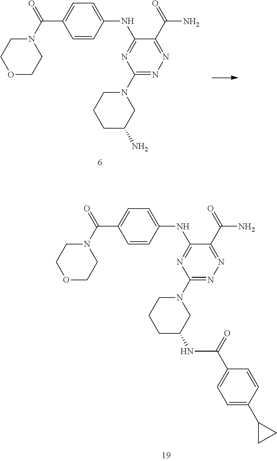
O1CCN(C(C2=CC=C(NC3=NC(N4CCCC(N)C4)=NN=C3C(N)=O)C=C2)=O)CC1.O1CCN(C(C2=CC=C(NC3=NC(N4CCCC(NC(C5=CC=C(C6CC6)C=C5)=O)C4)=NN=C3C(N)=O)C=C2)=O)CC1
